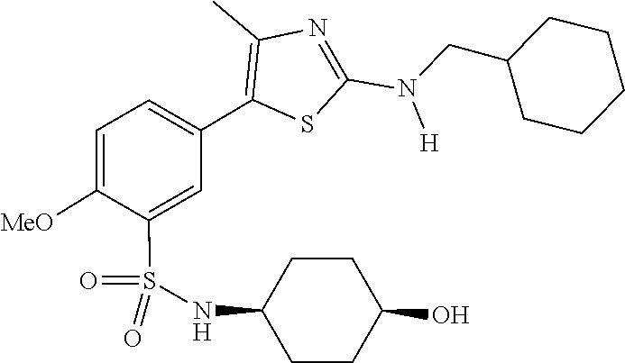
C(C1CCCCC1)N(C1=NC(C)=C(C2=CC=C([MeO])C(S(=O)(=O)NC3CCC(O)CC3)=C2)S1)[H]
